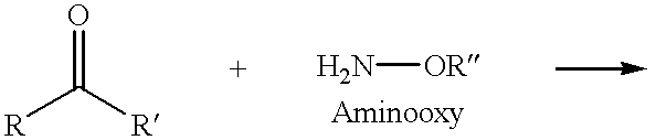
O=C([R])[R].N[OR]
